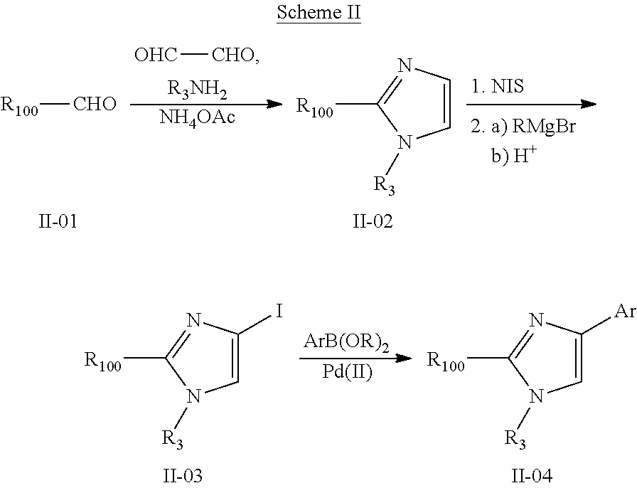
[OHC][CHO].[NH4OAc].[R3NH2].[R100][CHO].[R100]C1=NC=CN1[R3].[R100]C1=NC(I)=CN1[R3].[ArB(OR)2].[R100]C1=NC([Ar])=CN1[R3].[Pd]
